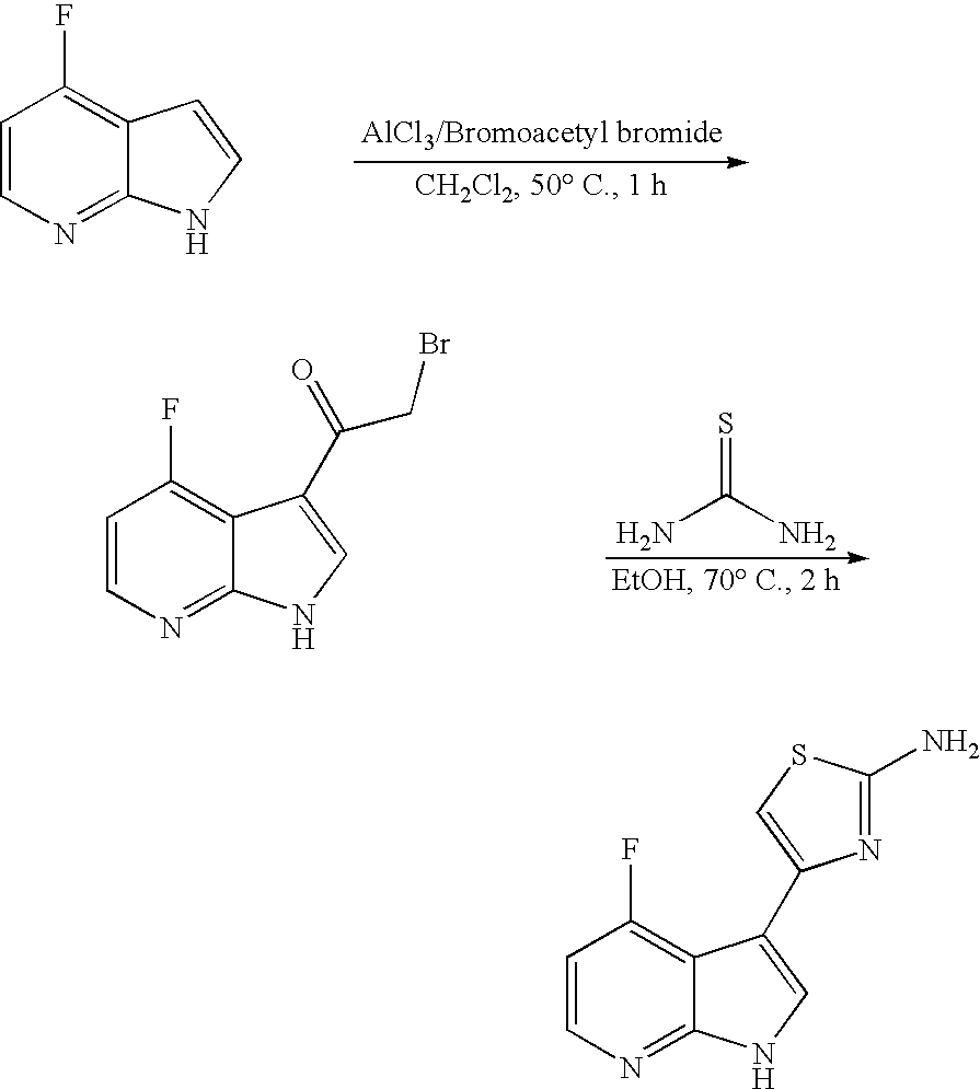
C1=CN=C2C(=C1F)C=CN2.C1=CN=C2C(=C1F)C(C(=O)CBr)=CN2.NC(N)=S.C1=CN=C2C(=C1F)C(C1=CSC(N)=N1)=CN2
